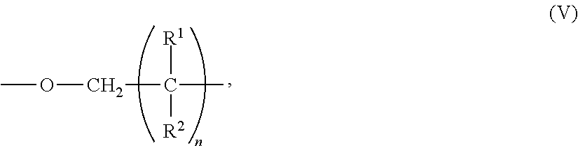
COCC(C)([R1])[R2]
